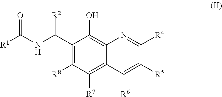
[R1]C(NC(C1=C([R8])C([R7])=C2C(=C1O)N=C([R4])C([R5])=C2[R6])[R2])=O
